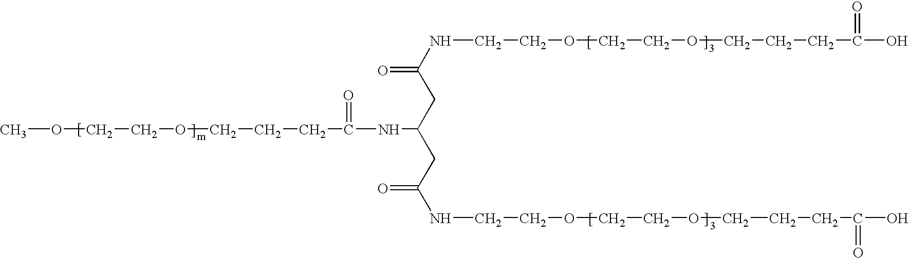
COCCOCCCC(NC(CC(=O)NCCOCCOCCCC(O)=O)CC(=O)NCCOCCOCCCC(O)=O)=O
